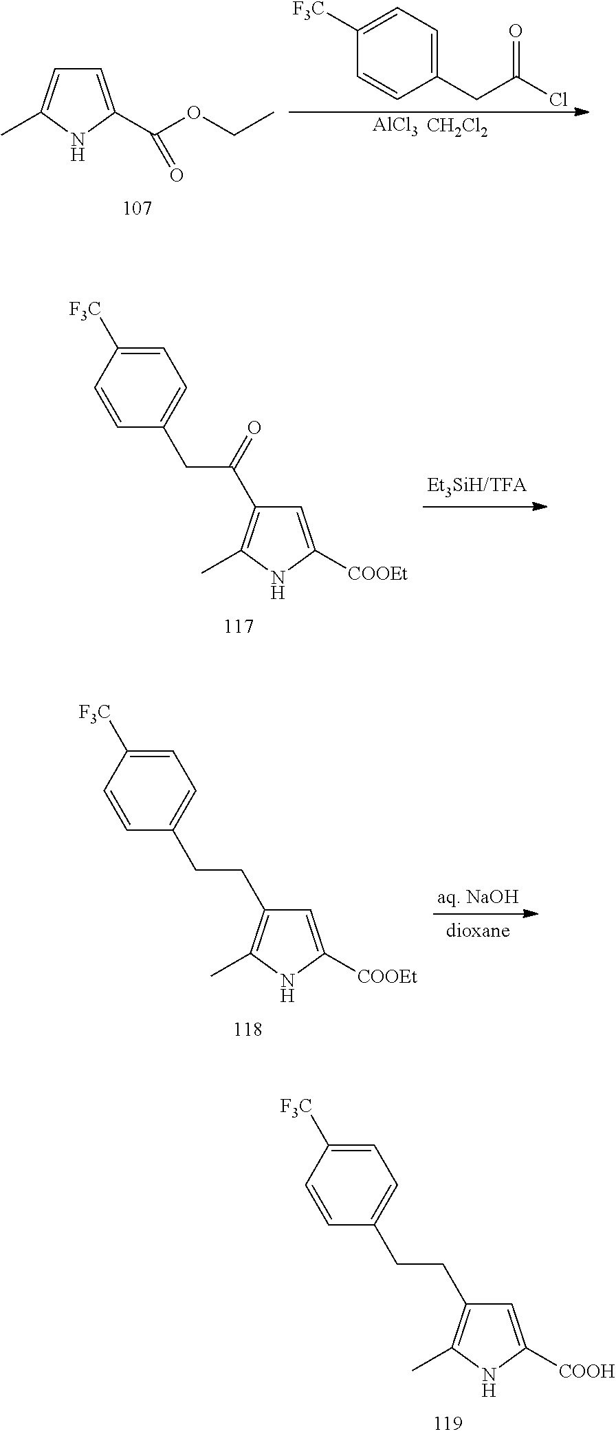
C1=C([F3C])C=CC(CCC2=C(C)NC([COOH])=C2)=C1.C1=C(C(OCC)=O)NC(C)=C1.[AlCl3].[CH2Cl2].C1([F3C])=CC=C(CC(Cl)=O)C=C1.C1=C([F3C])C=CC(CC(=O)C2=C(C)NC([COOEt])=C2)=C1.C1=C([F3C])C=CC(CCC2=C(C)NC([COOEt])=C2)=C1
